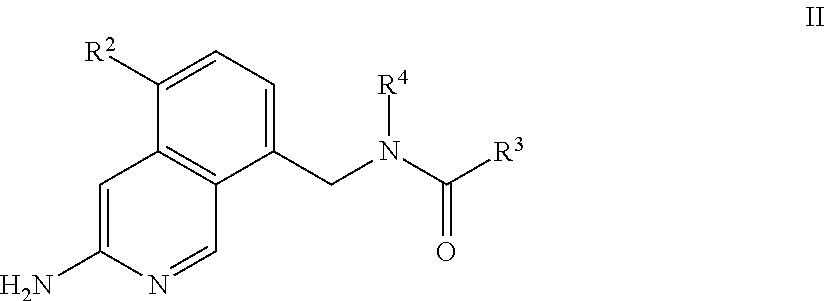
C1=C([R2])C2=C(C(CN(C([R3])=O)[R4])=C1)C=NC(N)=C2
